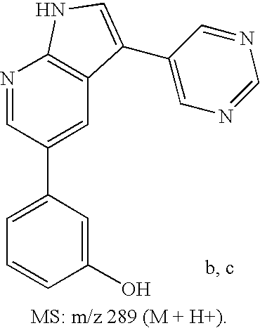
C1=C(C2=CC3=C(N=C2)NC=C3C2=CN=CN=C2)C=C(O)C=C1
